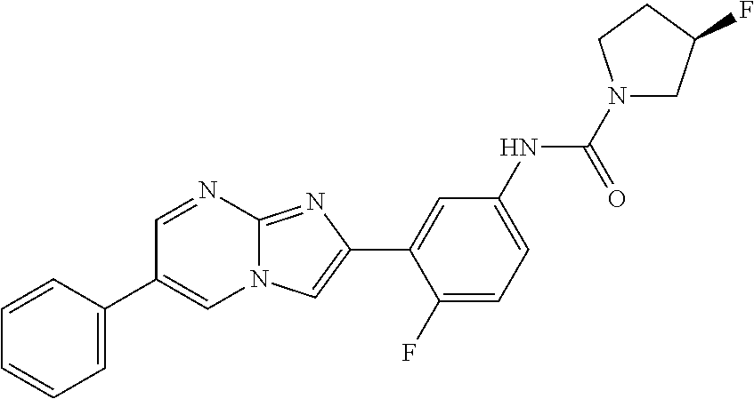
C1=NC2=NC(C3=CC(NC(N4CC(F)CC4)=O)=CC=C3F)=CN2C=C1C1=CC=CC=C1
